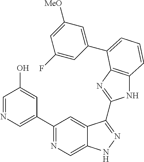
C1(C2=NC=C3C(=C2)C(C2=NC4=C(N2)C=CC=C4C2=CC([MeO])=CC(F)=C2)=NN3)=CN=CC(O)=C1
